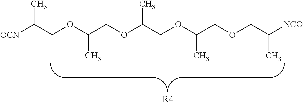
[OCN]C(COC(COC(COC(COCC(C)[NCO])C)C)C)C.[R4]
